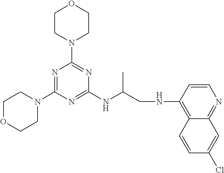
C(NC1=NC(N2CCOCC2)=NC(N2CCOCC2)=N1)(CNC1=C2C(=NC=C1)C=C(Cl)C=C2)C
